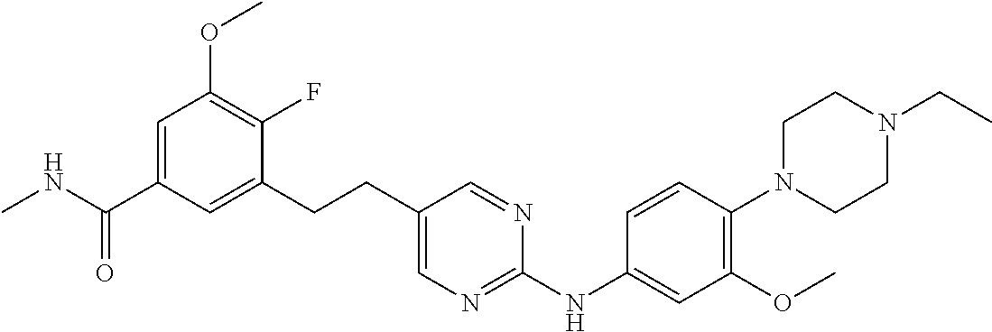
CNC(C1=CC(OC)=C(F)C(CCC2=CN=C(NC3=CC(OC)=C(N4CCN(CC)CC4)C=C3)N=C2)=C1)=O
